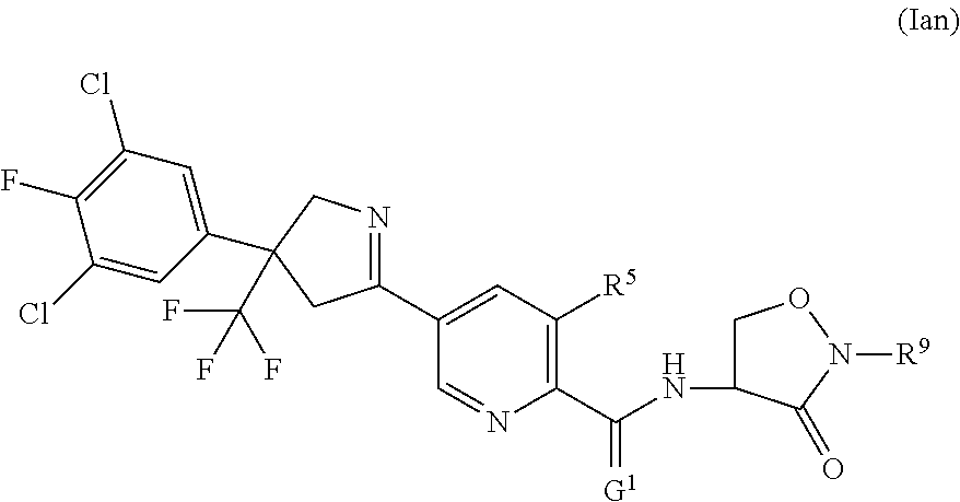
C(NC1CON([R9])C1=O)(C1=C([R5])C=C(C2=NCC(C3=CC(Cl)=C(F)C(Cl)=C3)(C(F)(F)F)C2)C=N1)=[G1]
